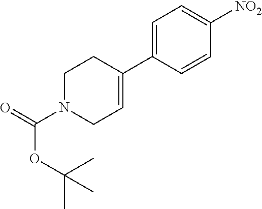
C1N(C(OC(C)(C)C)=O)CC=C(C2=CC=C([NO2])C=C2)C1
